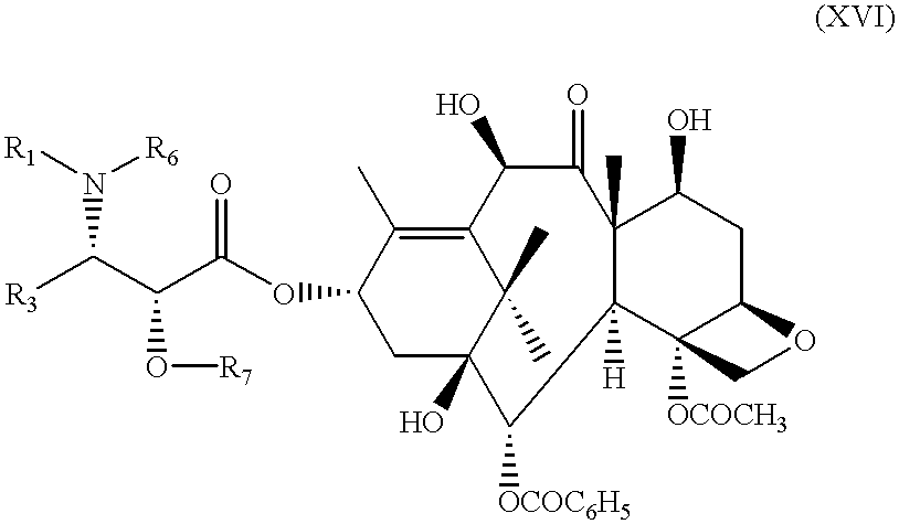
C1(OC(C(C([R3])N([R6])[R1])O[R7])=O)CC2(O)C(C)(C)C(=C1C)C(O)C(=O)C1(C)C([H])(C3([OCOCH3])C(CC1O)OC3)C2[OCOC6H5]
